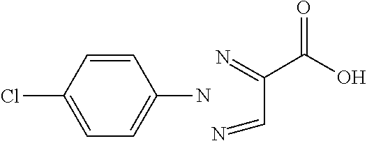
C(C=N)(C(=O)O)=N.C1=CC(N)=CC=C1Cl
